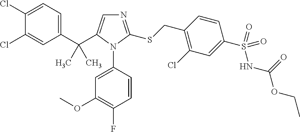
C1(C(C2=CN=C(SCC3=C(Cl)C=C(S(=O)(NC(=O)OCC)=O)C=C3)N2C2=CC(OC)=C(F)C=C2)(C)C)=CC=C(Cl)C(Cl)=C1
